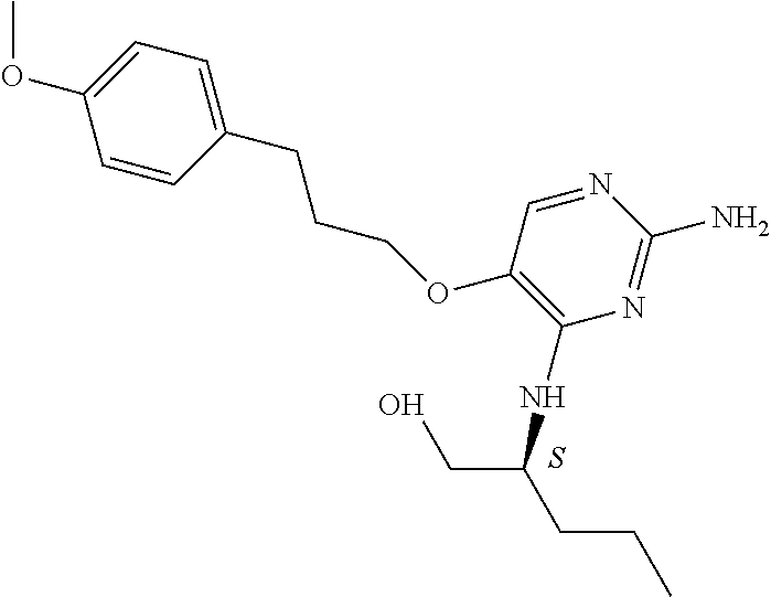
N1=CC(OCCCC2=CC=C(OC)C=C2)=C(NC(CO)CCC)N=C1N.S
